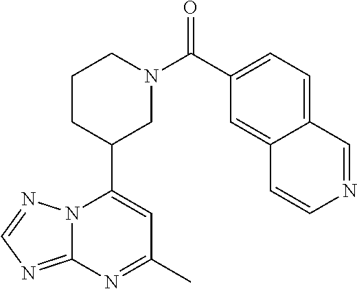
N12C(=NC=N1)N=C(C)C=C2C1CN(C(=O)C2=CC=C3C(=C2)C=CN=C3)CCC1
